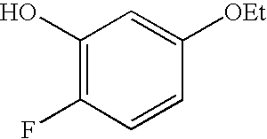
C1(O)=C(F)C=CC([OEt])=C1
